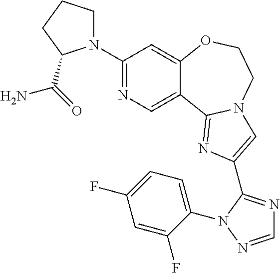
C1(N2CCCC2C(=O)N)=NC=C2C(=C1)OCCN1C2=NC(C2=NC=NN2C2=CC=C(F)C=C2F)=C1
